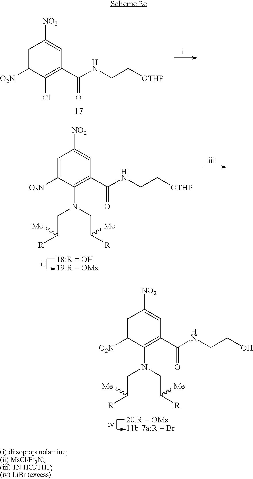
C1=C([O2N])C(Cl)=C(C(NCC[OTHP])=O)C=C1[NO2].C1=C([O2N])C(N(CC([R])[Me])CC([R])[Me])=C(C(NCC[OTHP])=O)C=C1[NO2].C1=C([O2N])C(N(CC([R])[Me])CC([R])[Me])=C(C(NCCO)=O)C=C1[NO2]
